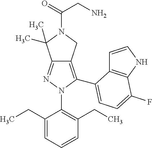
C12=NN(C3=C(CC)C=CC=C3CC)C(C3=CC=C(F)C4=C3C=CN4)=C1CN(C(CN)=O)C2(C)C
